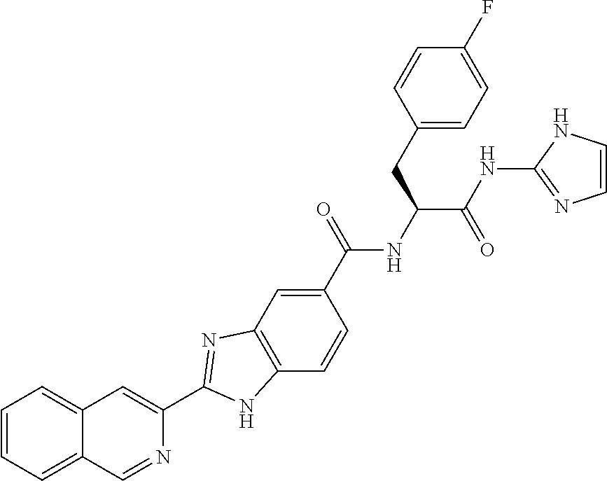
C1(C(NC(C(NC2=NC=CN2)=O)CC2=CC=C(F)C=C2)=O)=CC2=C(C=C1)NC(C1=CC3=CC=CC=C3C=N1)=N2
